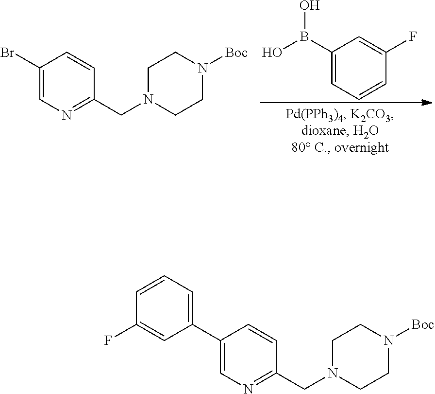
C1(B(O)O)=CC=CC(F)=C1.C1(Br)=CN=C(CN2CCN([Boc])CC2)C=C1.C1(C2=CC=CC(F)=C2)=CN=C(CN2CCN([Boc])CC2)C=C1
